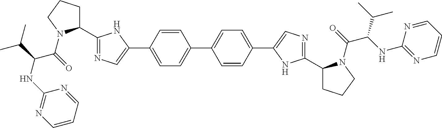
C1(C2=NC=C(C3=CC=C(C4=CC=C(C5=CN=C(C6CCCN6C(C(C(C)C)NC6=NC=CC=N6)=O)N5)C=C4)C=C3)N2)CCCN1C(C(NC1=NC=CC=N1)C(C)C)=O
